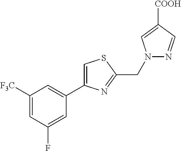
C1([F3C])=CC(F)=CC(C2=CSC(CN3N=CC([COOH])=C3)=N2)=C1
